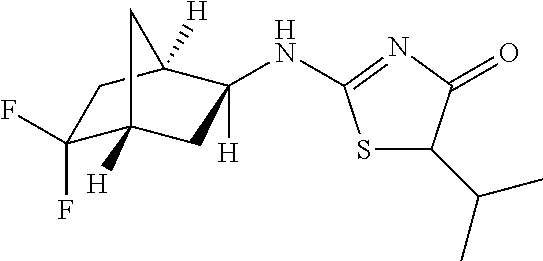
C1(F)(F)C2([H])CC([H])(NC3=NC(=O)C(C(C)C)S3)C([H])(C1)C2
